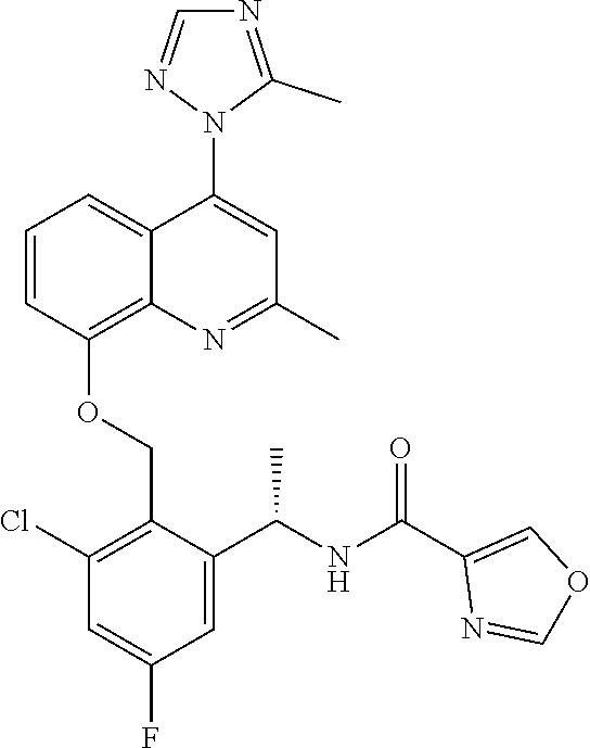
C1=CC(OCC2=C(Cl)C=C(F)C=C2C(NC(C2=COC=N2)=O)C)=C2C(=C1)C(N1C(C)=NC=N1)=CC(C)=N2
